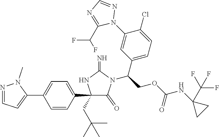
C1(C2=CC=C(C3=CC=NN3C)C=C2)(CC(C)(C)C)C(=O)N(C(COC(NC2(C(F)(F)F)CC2)=O)C2=CC=C(Cl)C(N3N=CN=C3C(F)F)=C2)C(=N)N1
